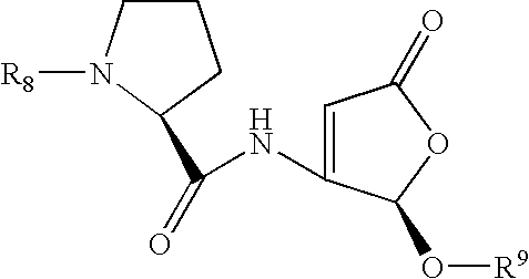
C1CN([R8])C(C(NC2=CC(=O)OC2O[R9])=O)C1
